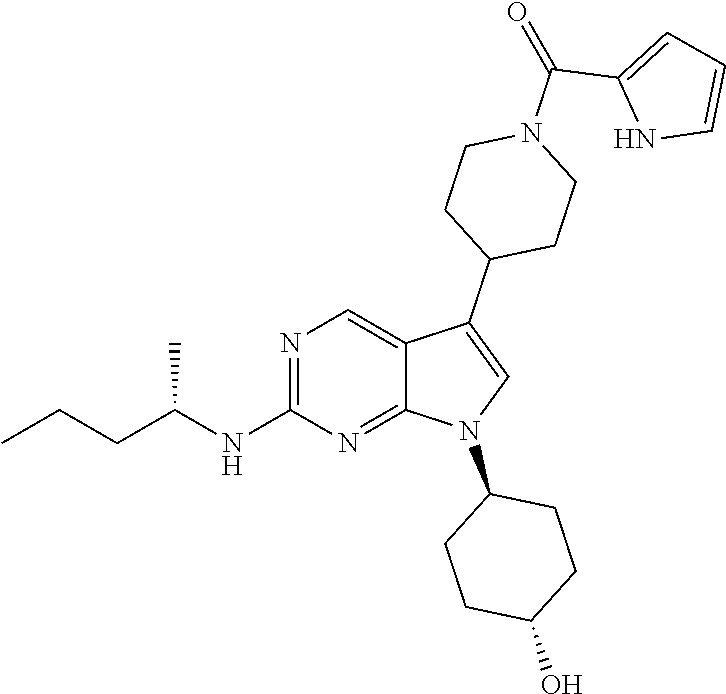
N1=C(NC(CCC)C)N=C2C(=C1)C(C1CCN(C(=O)C3=CC=CN3)CC1)=CN2C1CCC(O)CC1
